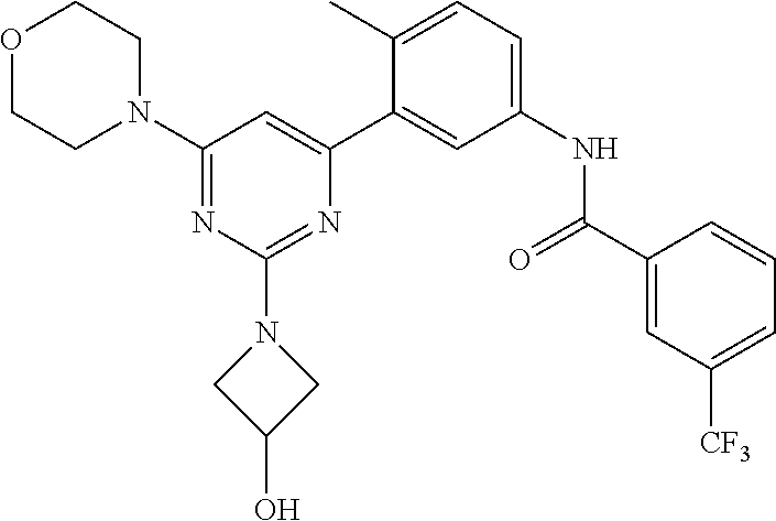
O1CCN(C2=NC(N3CC(O)C3)=NC(C3=CC(NC(C4=CC([CF3])=CC=C4)=O)=CC=C3C)=C2)CC1
